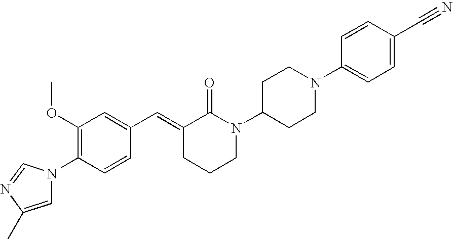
C1=CC(N2C=C(C)N=C2)=C(OC)C=C1C=C1CCCN(C2CCN(C3=CC=C(C#N)C=C3)CC2)C1=O
